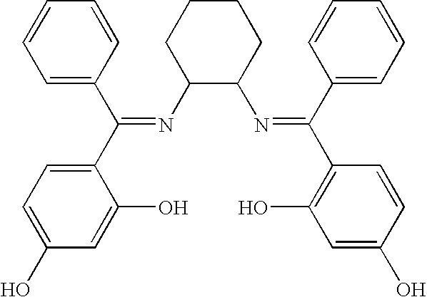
C1=C(C(C2=CC=C(O)C=C2O)=NC2C(N=C(C3=C(O)C=C(O)C=C3)C3=CC=CC=C3)CCCC2)C=CC=C1
